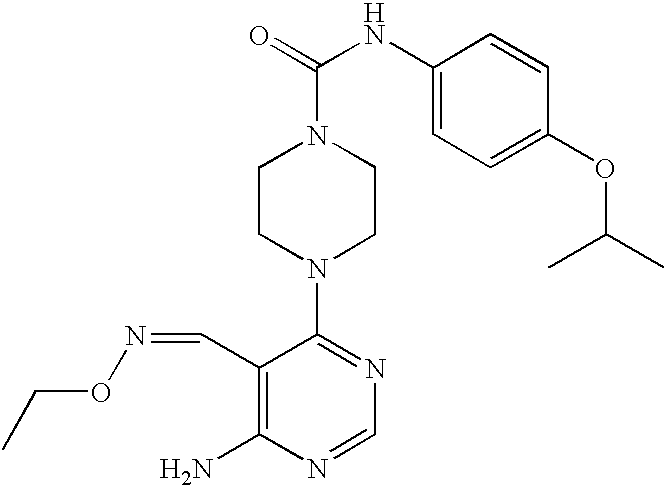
C1CN(C2=NC=NC(N)=C2C=NOCC)CCN1C(=O)NC1=CC=C(OC(C)C)C=C1
